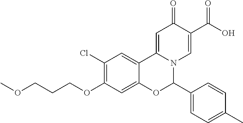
C1(Cl)=C(OCCCOC)C=C2C(=C1)C1=CC(=O)C(C(O)=O)=CN1C(C1=CC=C(C)C=C1)O2
